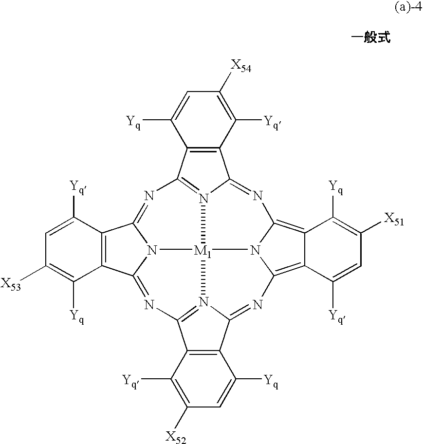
C12=C(C([Yq])=C([X54])C=C1[Yq])C1=NC3=C4C(=C5N3[M1]36N1=C2N=C1C2=C(C(=NC7=N3C(=N5)C3=C7C([Yq])=C([X52])C=C3[Yq])N16)C([Yq])=C([X53])C=C2[Yq])C([Yq])=CC([X51])=C4[Yq]
